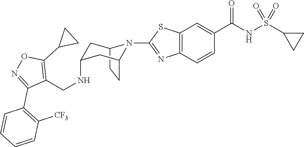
C12CCC(CC(NCC3=C(C4CC4)ON=C3C3=C([CF3])C=CC=C3)C1)N2C1=NC2=C(C=C(C(NS(C3CC3)(=O)=O)=O)C=C2)S1
